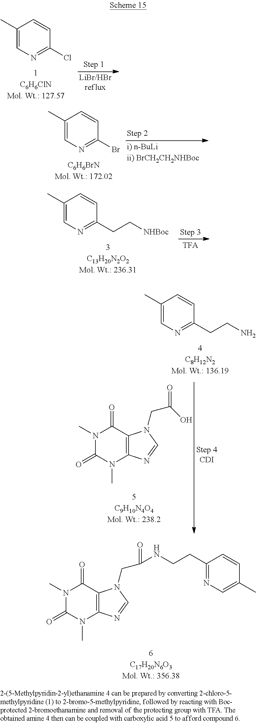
N1(C)C(=O)N(C)C2=C(C1=O)N(CC(=O)NCCC1=NC=C(C)C=C1)C=N2.C1(C)=CN=C(Cl)C=C1.C1(C)=CN=C(Br)C=C1.C1(C)=CN=C(CC[NHBoc])C=C1.C1(C)=CN=C(CCN)C=C1.N1(C)C(=O)N(C)C2=C(C1=O)N(CC(O)=O)C=N2
